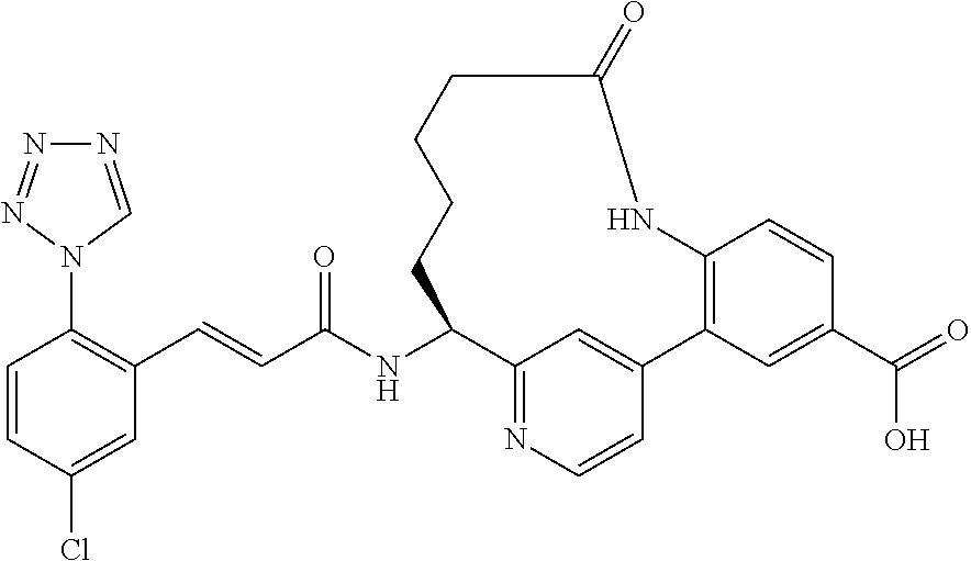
C(C(NC1C2=NC=CC(=C2)C2=C(C=CC(C(=O)O)=C2)NC(=O)CCCC1)=O)=CC1=C(N2C=NN=N2)C=CC(Cl)=C1
